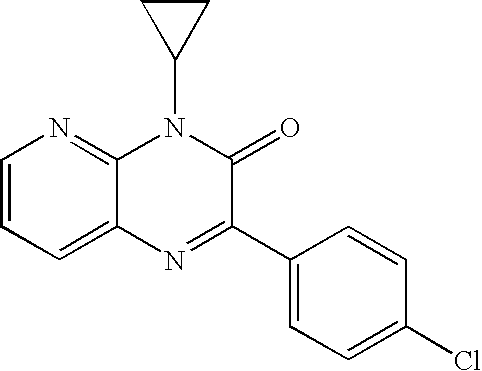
C1=CC=C2C(=N1)N(C1CC1)C(=O)C(C1=CC=C(Cl)C=C1)=N2
